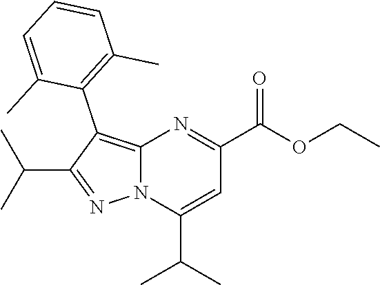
C12=C(C3=C(C)C=CC=C3C)C(C(C)C)=NN1C(C(C)C)=CC(C(OCC)=O)=N2
